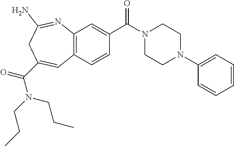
C12=C(C=CC(C(N3CCN(C4=CC=CC=C4)CC3)=O)=C1)C=C(C(N(CCC)CCC)=O)CC(N)=N2
